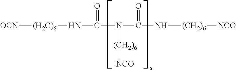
[OCN][(H2C)6]NC(=O)N(C(N[(CH2)6][NCO])=O)[(CH2)6][NCO]
